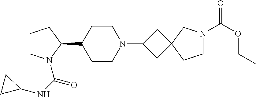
C1CN(C(NC2CC2)=O)C(C2CCN(C3CC4(C3)CCN(C(OCC)=O)C4)CC2)C1
